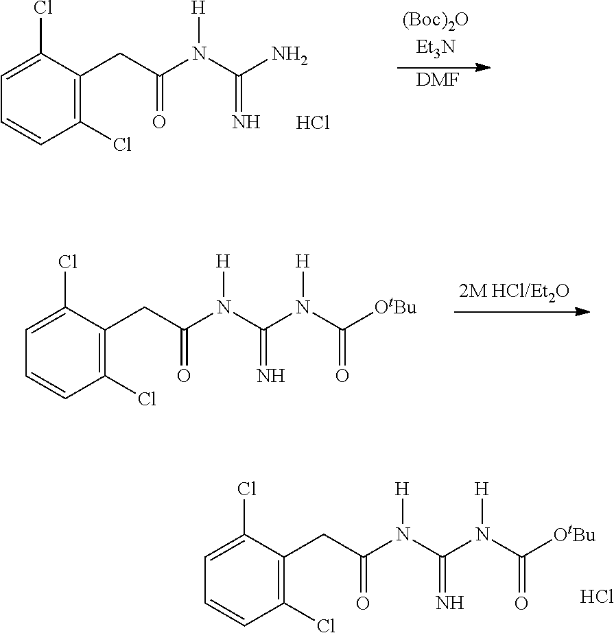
C1(Cl)=C(CC(N(C(=N)N)[H])=O)C(Cl)=CC=C1.Cl.[DMF].C1(Cl)=C(CC(N(C(=N)N([H])C(=O)[OtBu])[H])=O)C(Cl)=CC=C1.C1(Cl)=C(CC(N(C(=N)N([H])C(=O)[OtBu])[H])=O)C(Cl)=CC=C1.Cl
